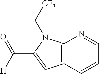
C12=C(C=C(C([H])=O)N1C[CF3])C=CC=N2
